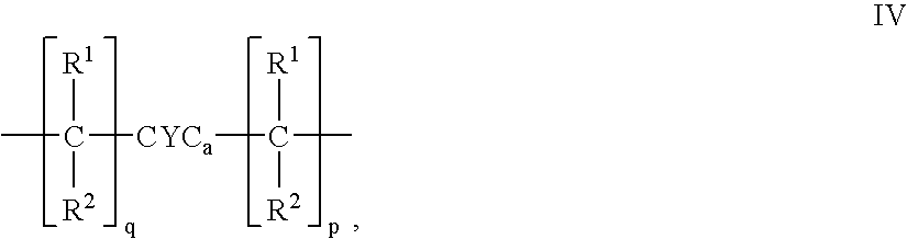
CC([CYCa]C(C)([R1])[R2])([R1])[R2]
